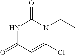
N1C(=O)C=C(Cl)N(CC)C1=O
